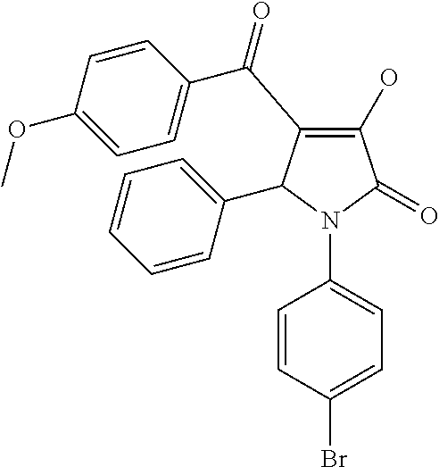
C1(O)=C(C(C2=CC=C(OC)C=C2)=O)C(C2=CC=CC=C2)N(C2=CC=C(Br)C=C2)C1=O
